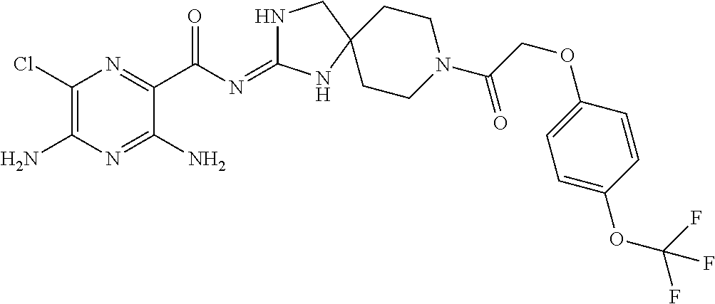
C1(Cl)=C(N)N=C(N)C(C(=O)N=C2NCC3(N2)CCN(C(=O)COC2=CC=C(OC(F)(F)F)C=C2)CC3)=N1
